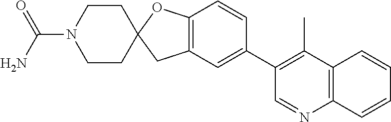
C12=C(C=C(C3=C(C)C4=C(N=C3)C=CC=C4)C=C1)CC1(O2)CCN(C(N)=O)CC1
